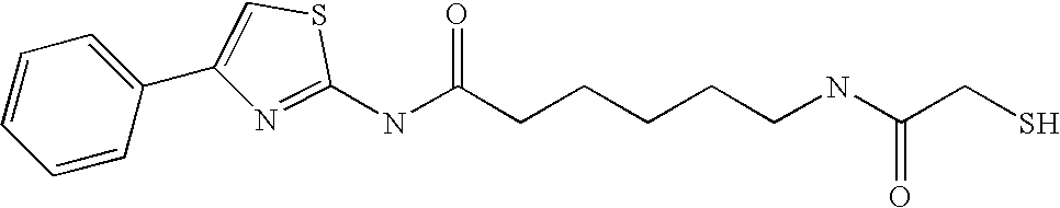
C1=CC=C(C2=CSC(NC(CCCCCNC(CS)=O)=O)=N2)C=C1
